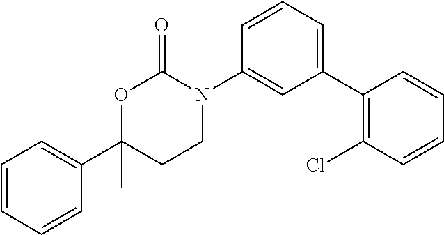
O1C(C2=CC=CC=C2)(C)CCN(C2=CC(C3=C(Cl)C=CC=C3)=CC=C2)C1=O
